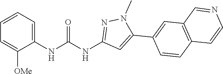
C1=CC=C(NC(NC2=NN(C)C(C3=CC4=C(C=C3)C=CN=C4)=C2)=O)C([OMe])=C1
